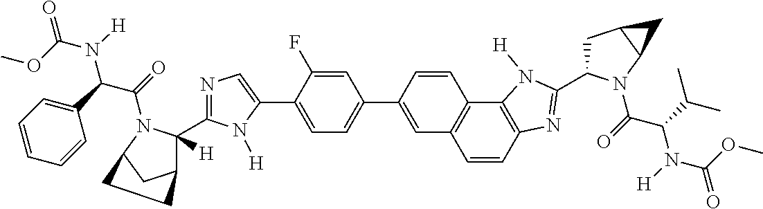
C1(C2=CC=C(C3=CC4=C(C=C3)C3=C(N=C(C5CC6C(N5C(C(C(C)C)N(C(OC)=O)[H])=O)C6)N3[H])C=C4)C=C2F)=CN=C(C2([H])C3CC(N2C(=O)C(C2=CC=CC=C2)N(C(OC)=O)[H])CC3)N1[H]
